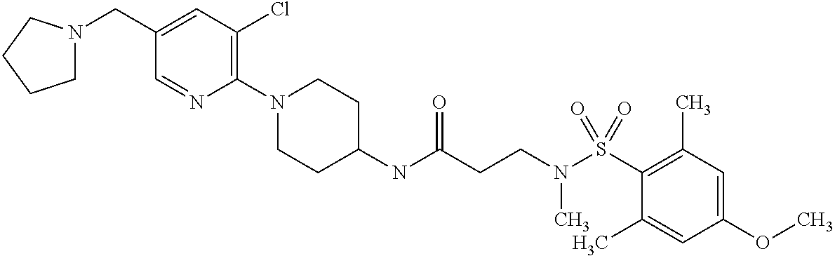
C1(NC(CCN(S(C2=C(C)C=C(OC)C=C2C)(=O)=O)C)=O)CCN(C2=C(Cl)C=C(CN3CCCC3)C=N2)CC1
